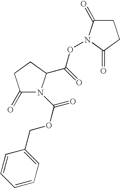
C1=CC=CC=C1COC(=O)N1C(=O)CCC1C(ON1C(=O)CCC1=O)=O
